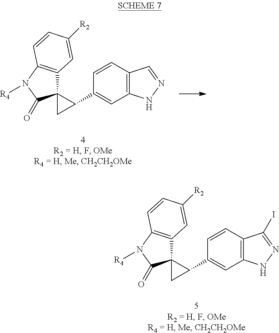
C12(C3=C(N([R4])C1=O)C=CC([R2])=C3)CC2C1=CC2=C(C=C1)C=NN2.C12(C3=C(N([R4])C1=O)C=CC([R2])=C3)CC2C1=CC2=C(C=C1)C(I)=NN2
